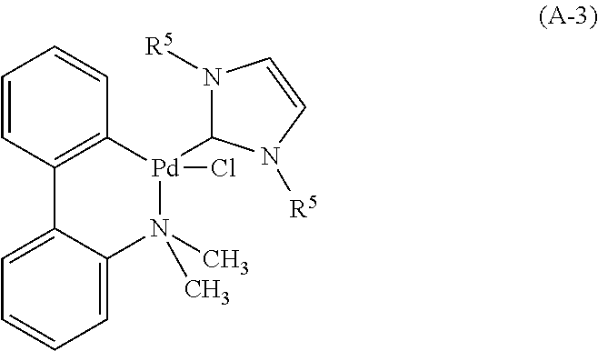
C1=CC2=C(C=C1)[Pd](Cl)(C1N([R5])C=CN1[R5])N(C)(C)C1=CC=CC=C21
